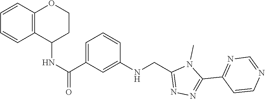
CN1C(C2=NC=NC=C2)=NN=C1CNC1=CC(C(NC2C3=C(C=CC=C3)OCC2)=O)=CC=C1
